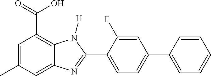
C1=C(C)C=C2C(=C1C(=O)O)N([H])C(C1=CC=C(C3=CC=CC=C3)C=C1F)=N2
